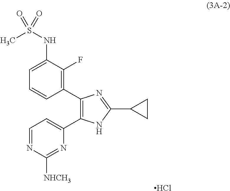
C1=CC(C2=C(C3=CC=NC([NHCH3])=N3)NC(C3CC3)=N2)=C(F)C(NS(C)(=O)=O)=C1.Cl
